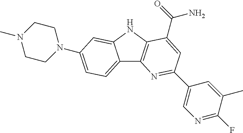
C12=CC=C(N3CCN(C)CC3)C=C1NC1=C2N=C(C2=CN=C(F)C(C)=C2)C=C1C(=O)N
